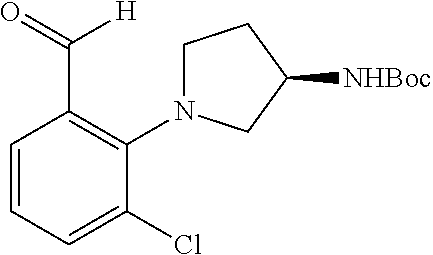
O=C(C1=C(N2CCC([NHBoc])C2)C(Cl)=CC=C1)[H]
